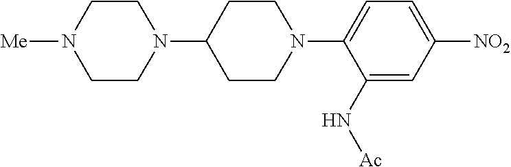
C1(N2CCC(N3CCN([Me])CC3)CC2)=CC=C([NO2])C=C1N[Ac]
